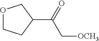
C(C1COCC1)(=O)C[OCH3]
